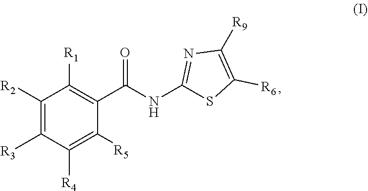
C1([R2])=C([R3])C([R4])=C([R5])C(C(NC2=NC([R9])=C([R6])S2)=O)=C1[R1]
